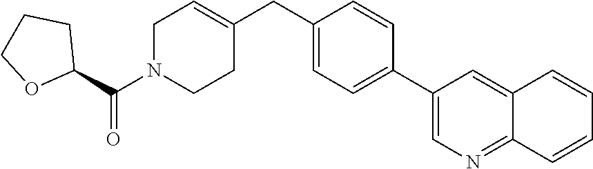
C1N(C(C2CCCO2)=O)CCC(CC2=CC=C(C3=CN=C4C(=C3)C=CC=C4)C=C2)=C1
